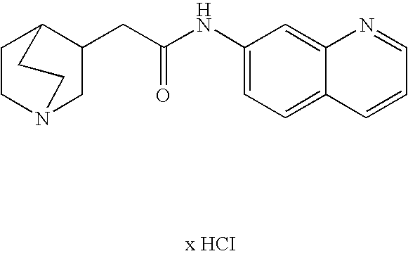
C12CCN(CC1CC(NC1=CC=C3C(=C1)N=CC=C3)=O)CC2
